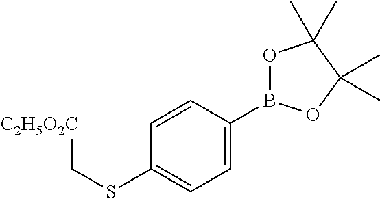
C1=C(B2OC(C)(C)C(C)(C)O2)C=CC(SC[C2H5O2C])=C1
